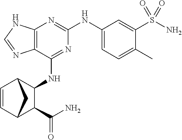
C12=C(N=C(NC3=CC=C(C)C(S(N)(=O)=O)=C3)N=C1NC1C3C=CC(C1C(N)=O)C3)NC=N2
